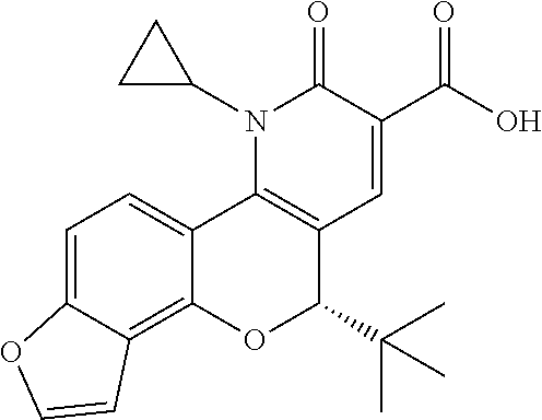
N1(C2CC2)C2=C(C=C(C(O)=O)C1=O)C(C(C)(C)C)OC1=C3C(=CC=C21)OC=C3
